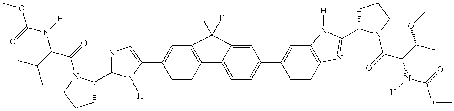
C1C(C2=NC=C(C3=CC4=C(C=C3)C3=CC=C(C5=CC6=C(C=C5)N=C(C5CCCN5C(=O)C(C(C)OC)N([H])C(=O)OC)N6[H])C=C3C4(F)F)N2[H])N(C(=O)C(C(C)C)N([H])C(=O)OC)CC1
